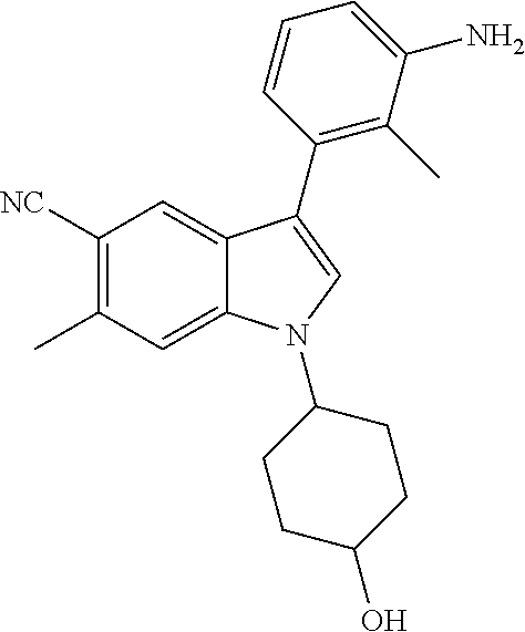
C1([NC])=C(C)C=C2C(=C1)C(C1=C(C)C(N)=CC=C1)=CN2C1CCC(O)CC1
